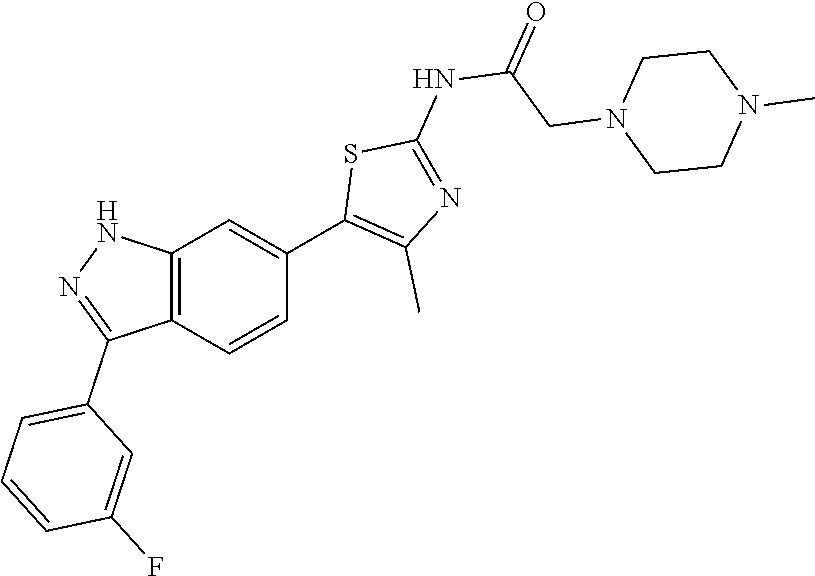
C12=C(C=CC(C3=C(C)N=C(NC(CN4CCN(C)CC4)=O)S3)=C1)C(C1=CC=CC(F)=C1)=NN2
